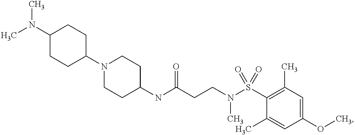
C1(NC(CCN(S(C2=C(C)C=C(OC)C=C2C)(=O)=O)C)=O)CCN(C2CCC(N(C)C)CC2)CC1
